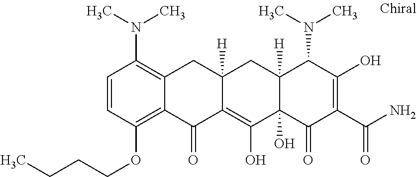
C12([H])C(O)(C(=O)C(C(N)=O)=C(O)C1N(C)C)C(O)=C1C([H])(C2)CC2=C(N(C)C)C=CC(OCCCC)=C2C1=O
